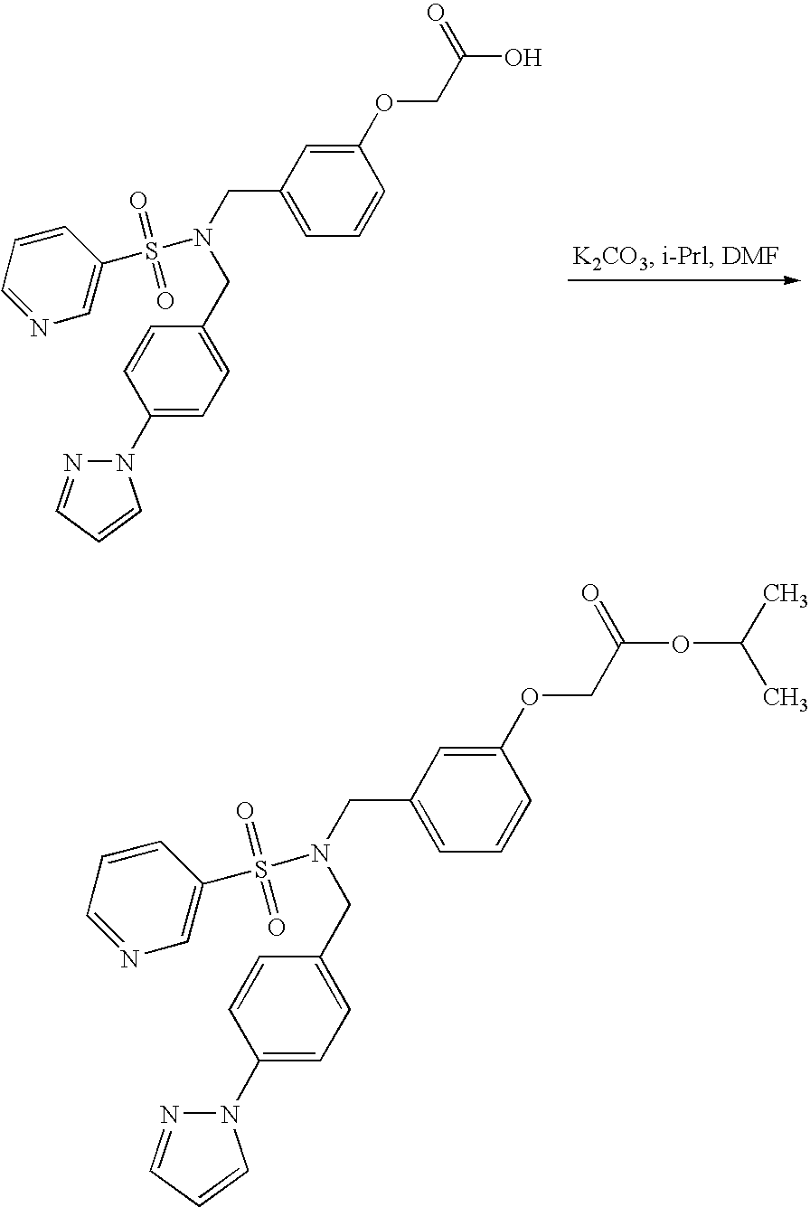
C1(OCC(O)=O)=CC(CN(CC2=CC=C(N3N=CC=C3)C=C2)S(C2=CN=CC=C2)(=O)=O)=CC=C1.C1(OCC(OC(C)C)=O)=CC(CN(CC2=CC=C(N3N=CC=C3)C=C2)S(C2=CN=CC=C2)(=O)=O)=CC=C1
